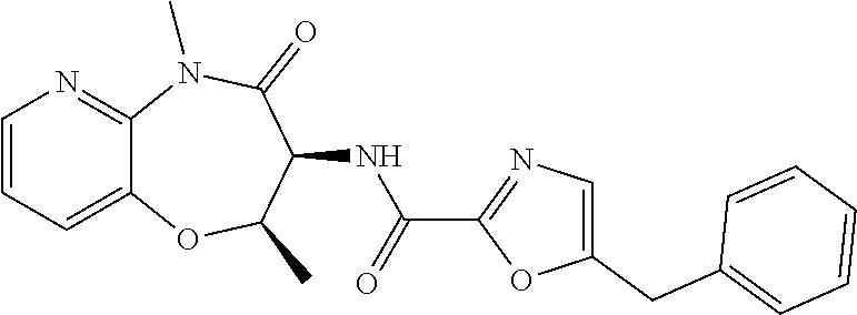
C12=CC=CN=C1N(C)C(=O)C(NC(C1=NC=C(CC3=CC=CC=C3)O1)=O)C(C)O2
